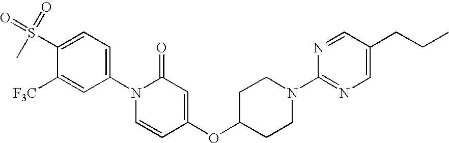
C1(S(=O)(=O)C)=CC=C(N2C=CC(OC3CCN(C4=NC=C(CCC)C=N4)CC3)=CC2=O)C=C1[F3C]
